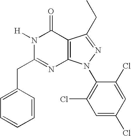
C(C1=NC2=C(C(=O)N1[H])C(CC)=NN2C1=C(Cl)C=C(Cl)C=C1Cl)C1=CC=CC=C1
